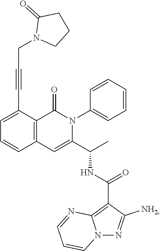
C1=C(C#CCN2CCCC2=O)C2=C(C=C1)C=C(C(C)NC(=O)C1=C3N(N=C1N)C=CC=N3)N(C1=CC=CC=C1)C2=O
